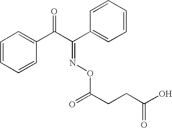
C1=CC=CC(C(C(C2=CC=CC=C2)=NOC(CCC(O)=O)=O)=O)=C1
